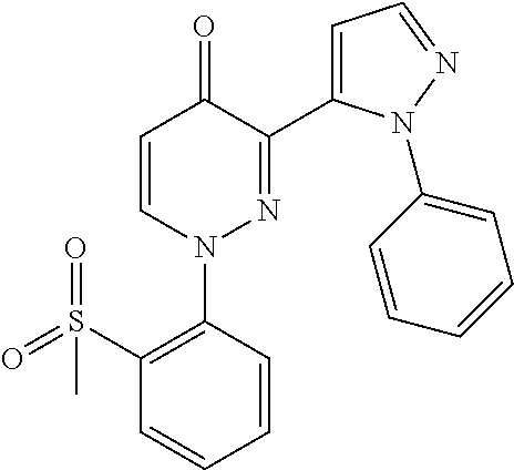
C1=CN(C2=C(S(=O)(=O)C)C=CC=C2)N=C(C2=CC=NN2C2=CC=CC=C2)C1=O
